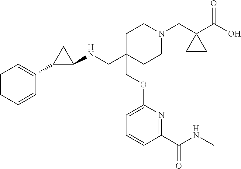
C1=CC=CC(C2C(NCC3(COC4=CC=CC(C(NC)=O)=N4)CCN(CC4(C(O)=O)CC4)CC3)C2)=C1
